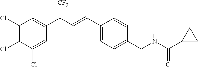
C1(Cl)=C(Cl)C(Cl)=CC(C(C=CC2=CC=C(CNC(=O)C3CC3)C=C2)[CF3])=C1
